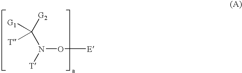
O([E])N(C([T])([G1])[G2])[T]
